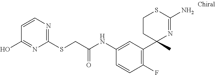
C1CC(C)(C2=C(F)C=CC(NC(=O)CSC3=NC=CC(O)=N3)=C2)N=C(N)S1
